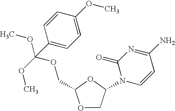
O1CC(N2C=CC(N)=NC2=O)OC1COC(OC)(OC)C1=CC=C(OC)C=C1
